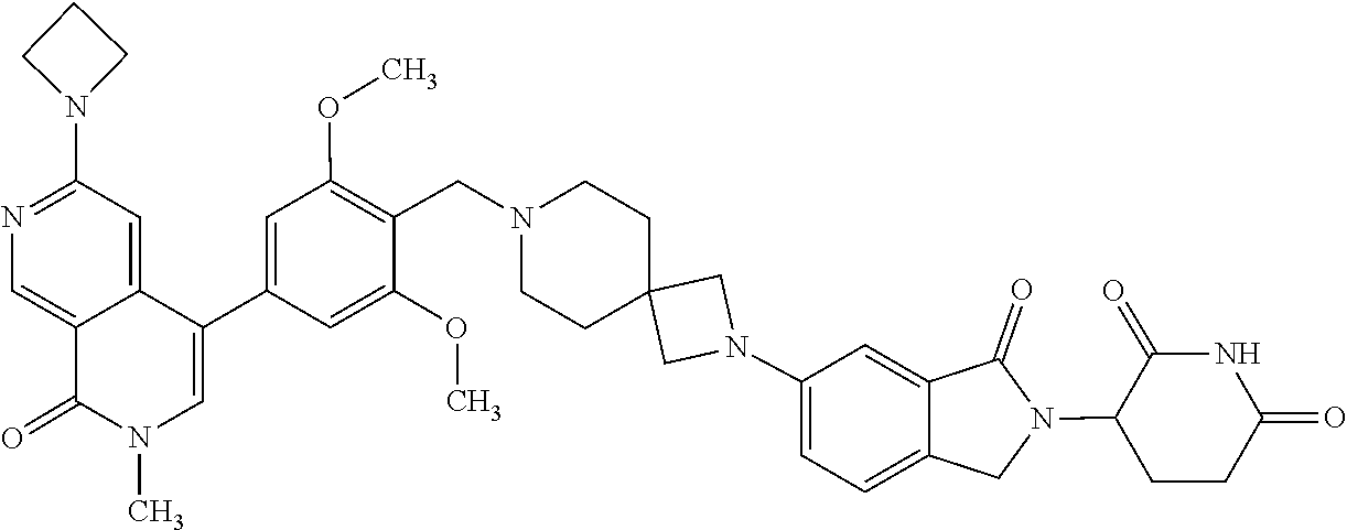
CN1C(=O)C2=CN=C(N3CCC3)C=C2C(C2=CC(OC)=C(CN3CCC4(CN(C5=CC=C6C(=C5)C(=O)N(C5CCC(=O)NC5=O)C6)C4)CC3)C(OC)=C2)=C1
